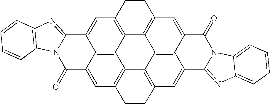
C12=C3C=CC4=C1C1=C5C(=C4)C4=NC6=C(N4C(=O)C5=CC4=C1C1=C(C=C4)C=C4C(=C21)C(=C3)C(=O)N1C4=NC2=CC=CC=C12)C=CC=C6
